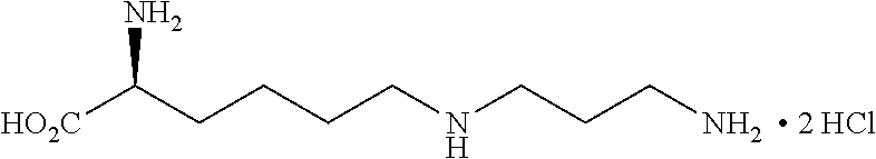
[HO2C]C(CCCCNCCC[NH2   2 HCl])N
